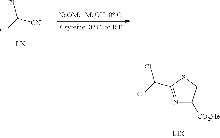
ClC(Cl)C1=NC([CO2Me])CS1.ClC(Cl)[CN]
